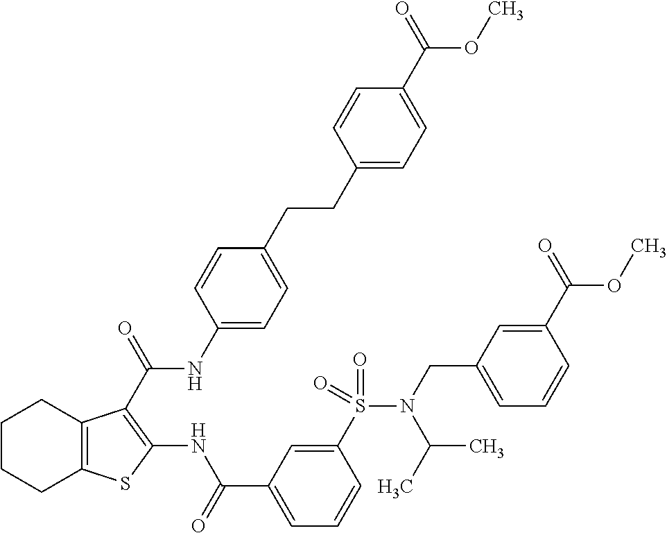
C1(CCC2=CC=C(NC(=O)C3=C(NC(C4=CC=CC(S(N(CC5=CC=CC(C(=O)OC)=C5)C(C)C)(=O)=O)=C4)=O)SC4=C3CCCC4)C=C2)=CC=C(C(=O)OC)C=C1
